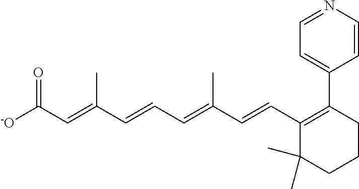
[-O]C(C=C(C=CC=C(C=CC1=C(C2=CC=NC=C2)CCCC1(C)C)C)C)=O
